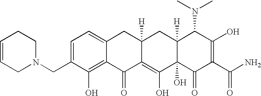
C1(CN2CCC=CC2)=CC=C2C(=C1O)C(=O)C1=C(O)C3(O)C([H])(CC1([H])C2)C(N(C)C)C(O)=C(C(N)=O)C3=O
